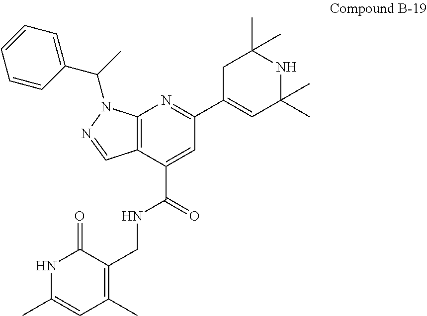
C12=C(N(C(C)C3=CC=CC=C3)N=C1)N=C(C1=CC(C)(C)NC(C)(C)C1)C=C2C(=O)NCC1=C(C)C=C(C)NC1=O
